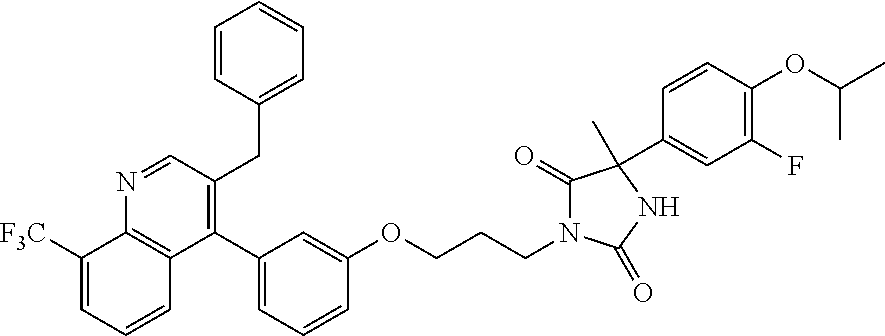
N1=CC(CC2=CC=CC=C2)=C(C2=CC=CC(OCCCN3C(=O)C(C4=CC(F)=C(OC(C)C)C=C4)(C)NC3=O)=C2)C2=C1C([F3C])=CC=C2
